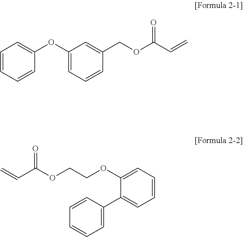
C1=CC=CC(OC2=CC=CC(COC(C=C)=O)=C2)=C1.C=CC(OCCOC1=CC=CC=C1C1=CC=CC=C1)=O
